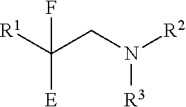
C(CN([R2])[R3])([R1])([E])F
